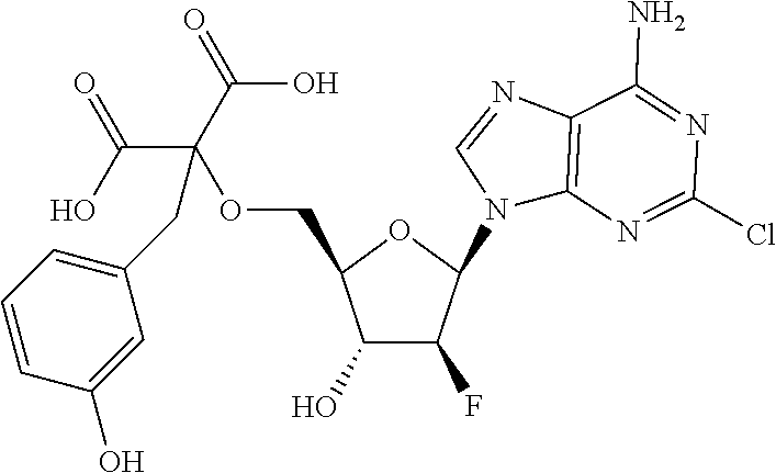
C1(O)C(F)C(N2C3=C(N=C2)C(N)=NC(Cl)=N3)OC1COC(C(O)=O)(C(O)=O)CC1=CC=CC(O)=C1
